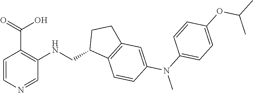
C1=CN=CC(NCC2C3=C(CC2)C=C(N(C)C2=CC=C(OC(C)C)C=C2)C=C3)=C1C(=O)O
